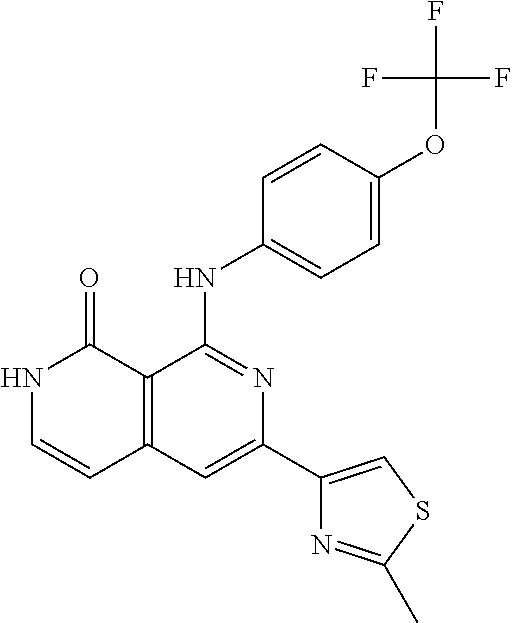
N1C=CC2=C(C1=O)C(NC1=CC=C(OC(F)(F)F)C=C1)=NC(C1=CSC(C)=N1)=C2
